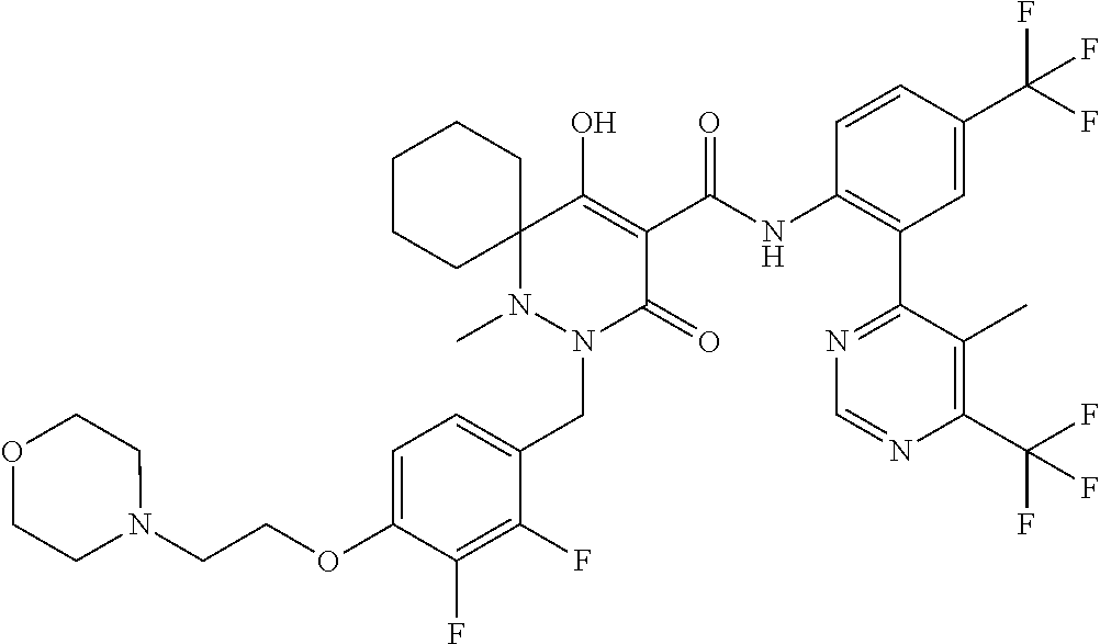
C1=C(OCCN2CCOCC2)C(F)=C(F)C(CN2C(=O)C(C(=O)NC3=C(C4=NC=NC(C(F)(F)F)=C4C)C=C(C(F)(F)F)C=C3)=C(O)C3(N2C)CCCCC3)=C1
